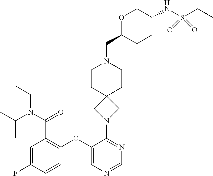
C1=C(F)C=CC(OC2=CN=CN=C2N2CC3(C2)CCN(CC2CCC(NS(CC)(=O)=O)CO2)CC3)=C1C(N(CC)C(C)C)=O
